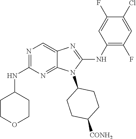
N1=C(NC2CCOCC2)N=C2C(=C1)N=C(NC1=C(F)C=C(Cl)C(F)=C1)N2C1CCC([CONH2])CC1
